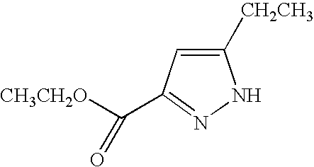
C([CH3CH2O])(=O)C1=NNC([CH2CH3])=C1
